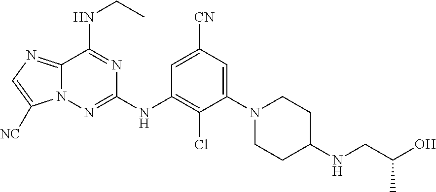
N12C(=NC=C1[NC])C(NCC)=NC(NC1=C(Cl)C(N3CCC(NCC(O)C)CC3)=CC([CN])=C1)=N2
